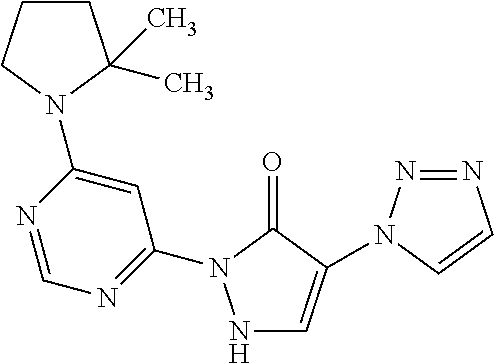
N1C=C(N2N=NC=C2)C(=O)N1C1=NC=NC(N2CCCC2(C)C)=C1
